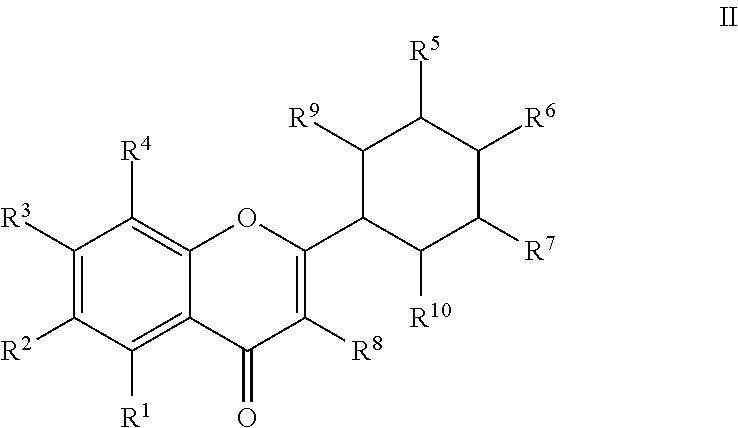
C1([R3])=C([R2])C([R1])=C2C(=C1[R4])OC(C1C([R10])C([R7])C([R6])C([R5])C1[R9])=C([R8])C2=O
